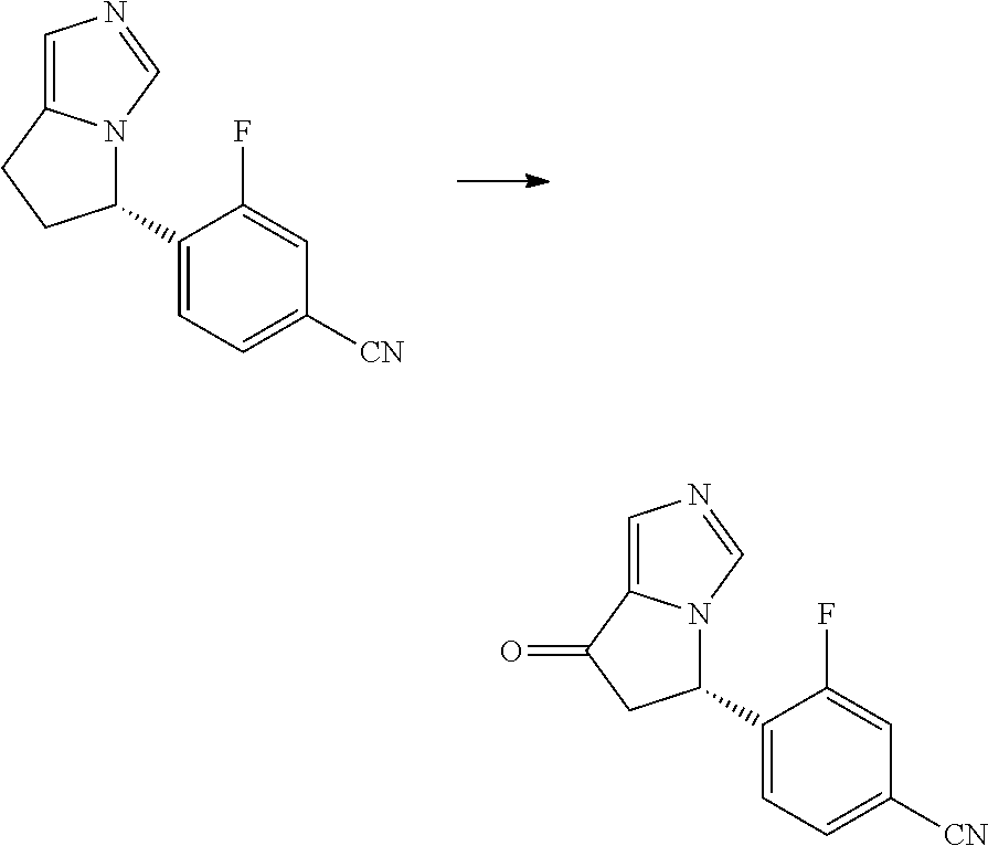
C1(C2N3C(=CN=C3)CC2)=CC=C([CN])C=C1F.C1(C2N3C(=CN=C3)C(=O)C2)=CC=C([CN])C=C1F
